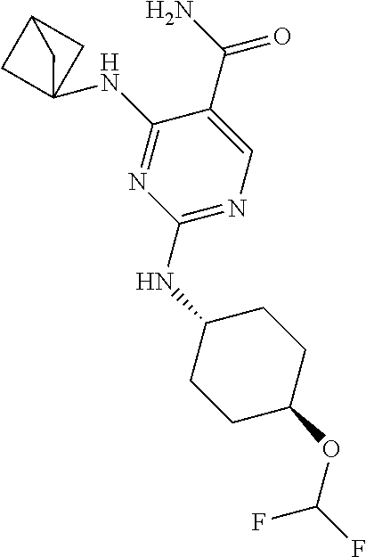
C1(NC23CC(C2)C3)=NC(NC2CCC(OC(F)F)CC2)=NC=C1C(=O)N
